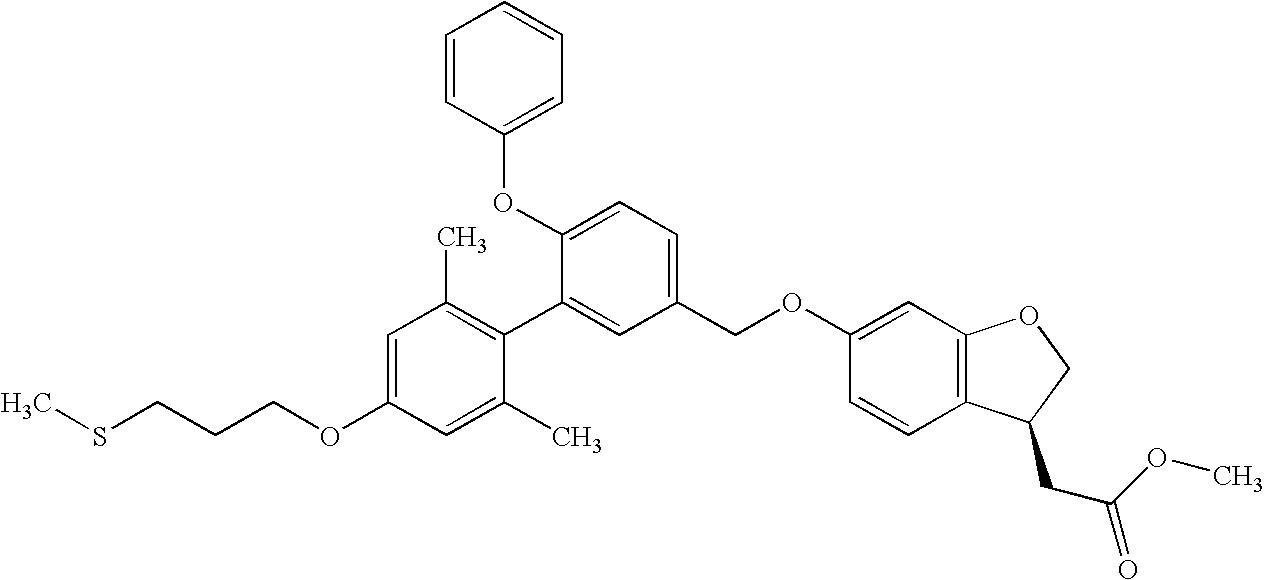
C1=C(OCCCSC)C=C(C)C(C2=CC(COC3=CC4=C(C=C3)C(CC(OC)=O)CO4)=CC=C2OC2=CC=CC=C2)=C1C
